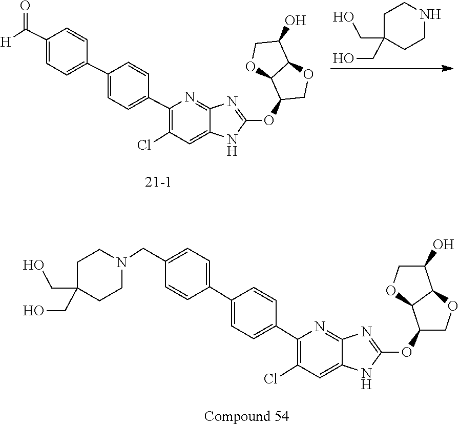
C1(CO)(CO)CCN(CC2=CC=C(C3=CC=C(C4=C(Cl)C=C5C(=N4)N=C(OC4C6OCC(O)C6OC4)N5)C=C3)C=C2)CC1.C1(CO)(CO)CCNCC1.C12C(OC3=NC4=NC(C5=CC=C(C6=CC=C(C([H])=O)C=C6)C=C5)=C(Cl)C=C4N3)COC1C(O)CO2
